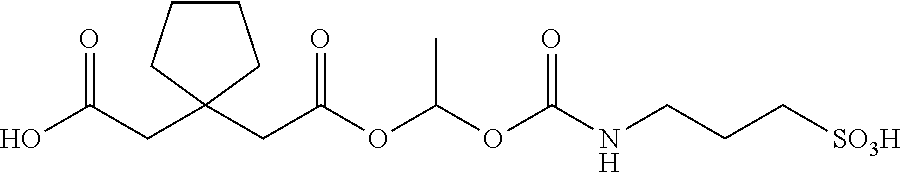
C1CCC(CC(O)=O)(CC(OC(OC(NCCC[SO3H])=O)C)=O)C1
